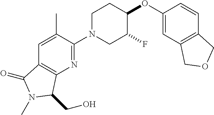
C1(OC2CCN(C3=NC4=C(C(=O)N(C)C4CO)C=C3C)CC2F)=CC2=C(C=C1)COC2
